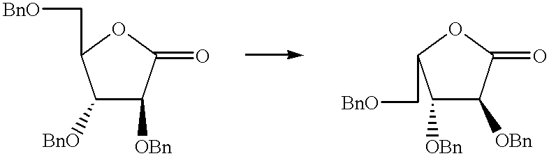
O=C1C([OBn])C([BnO])C(C[BnO])O1.O=C1C([OBn])C([OBn])C(C[BnO])O1
